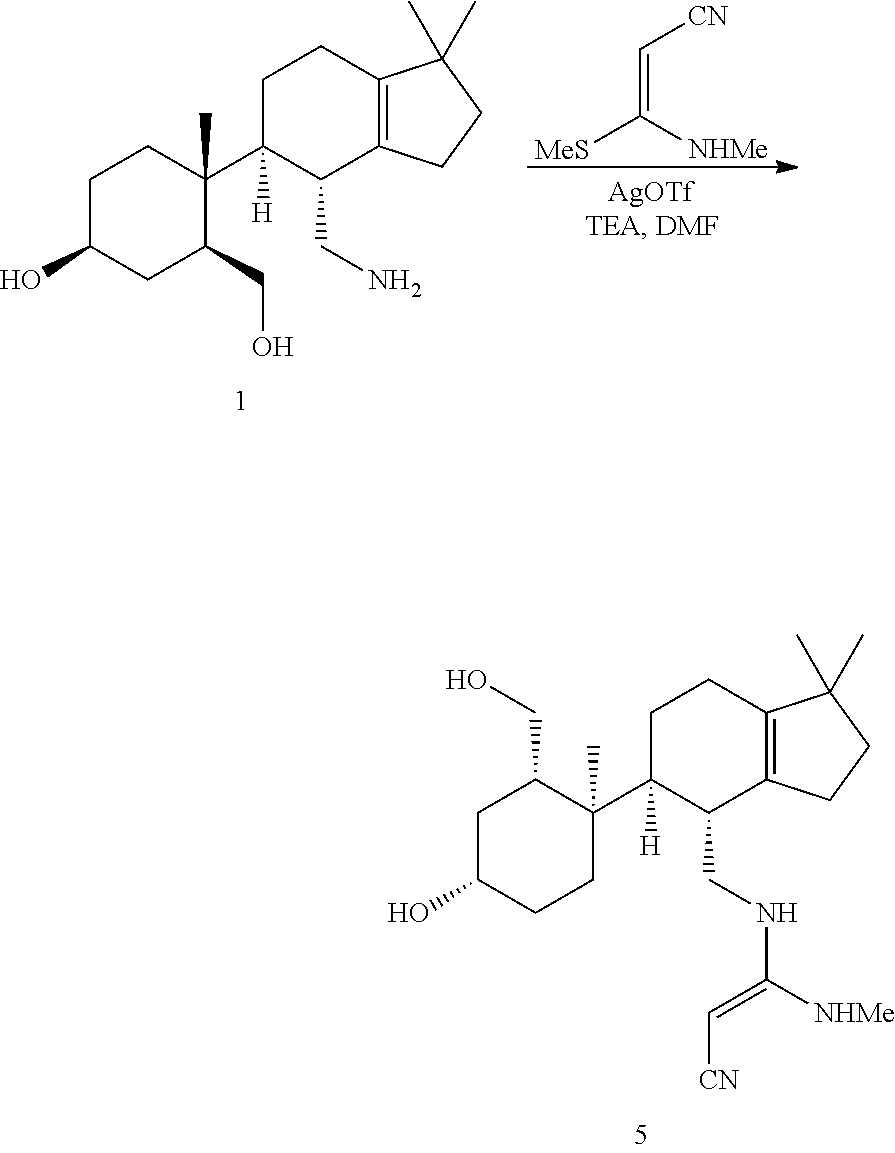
C1C(O)CCC(C2([H])C(CNC(=C[CN])[NHMe])C3=C(CC2)C(C)(C)CC3)(C)C1CO.C1C(O)CC(CO)C(C2([H])C(CN)C3=C(CC2)C(C)(C)CC3)(C)C1.C([CN])=C([NHMe])[MeS]
